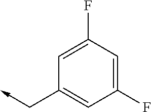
C1=C(F)C=C(F)C=C1C->C
